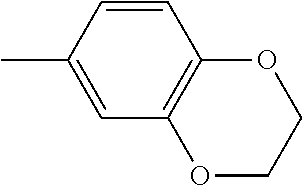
CC1=CC2=C(C=C1)OCCO2
